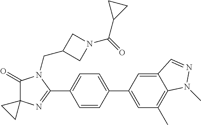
C1(=O)C2(N=C(C3=CC=C(C4=CC(C)=C5C(=C4)C=NN5C)C=C3)N1CC1CN(C(=O)C3CC3)C1)CC2
